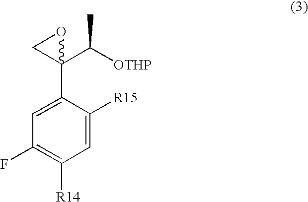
C1(F)=C([R14])C=C([R15])C(C2(C(C)[OTHP])OC2)=C1
